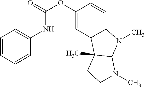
C1=CC=CC(NC(OC2=CC3C(C=C2)N(C)C2C3(C)CCN2C)=O)=C1
